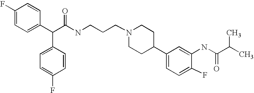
C(C(C1=CC=C(F)C=C1)C1=CC=C(F)C=C1)(NCCCN1CCC(C2=CC=C(F)C(NC(C(C)C)=O)=C2)CC1)=O
